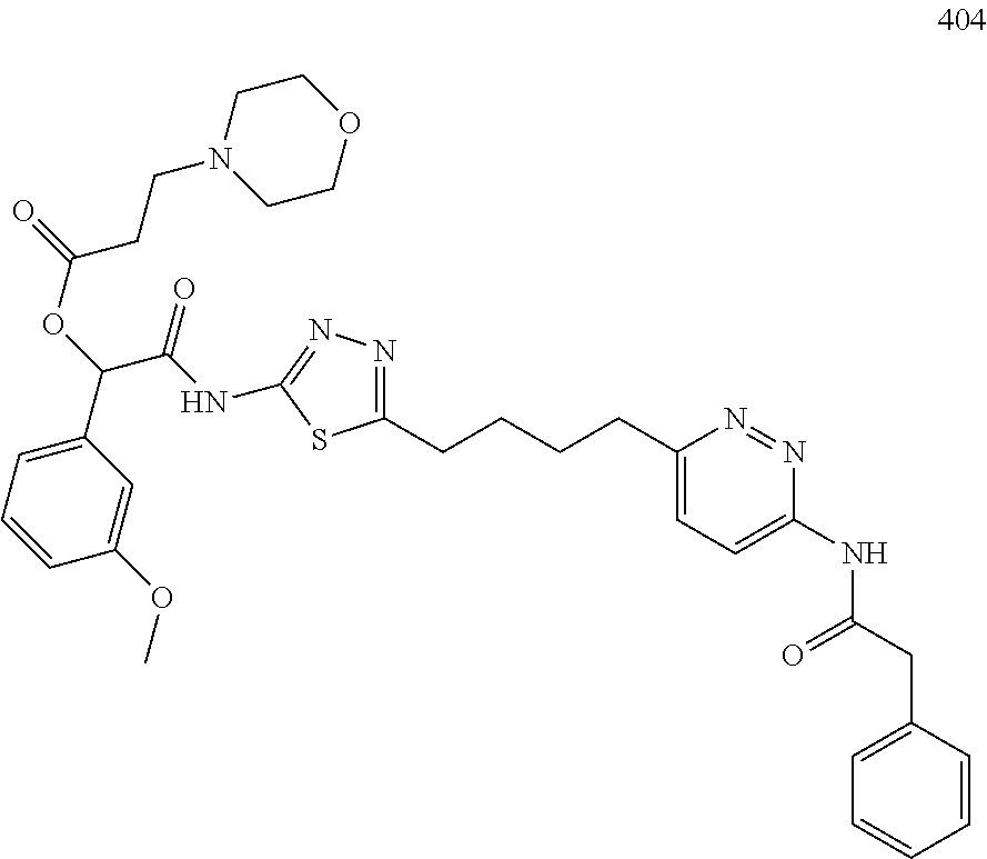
C1=C(OC)C=CC=C1C(C(=O)NC1=NN=C(CCCCC2=CC=C(NC(CC3=CC=CC=C3)=O)N=N2)S1)OC(=O)CCN1CCOCC1
